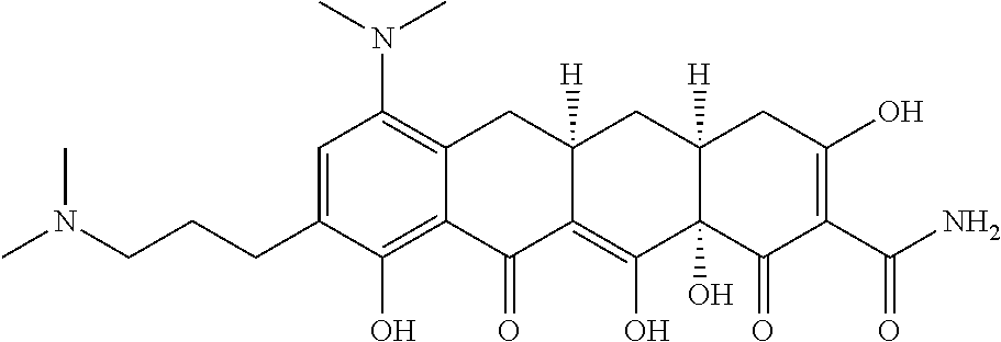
C1=C(CCCN(C)C)C(O)=C2C(=C1N(C)C)CC1([H])C(=C(O)C3(O)C([H])(C1)CC(O)=C(C(=O)N)C3=O)C2=O
